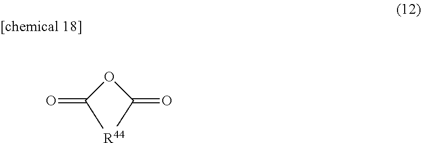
C1(=O)OC(=O)[R44]1
